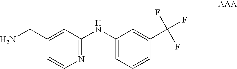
C1(NC2=CC=CC(C(F)(F)F)=C2)=NC=CC(CN)=C1
